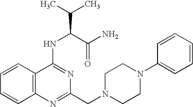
C1=CC2=C(C=C1)N=C(CN1CCN(C3=CC=CC=C3)CC1)N=C2NC(C(C)C)C(N)=O
